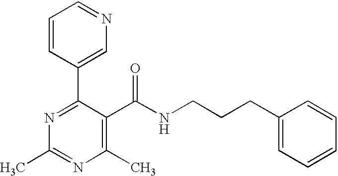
C1=CC(C2=NC(C)=NC(C)=C2C(NCCCC2=CC=CC=C2)=O)=CN=C1
